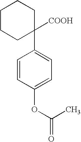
C1=CC(OC(=O)C)=CC=C1C1([COOH])CCCCC1
